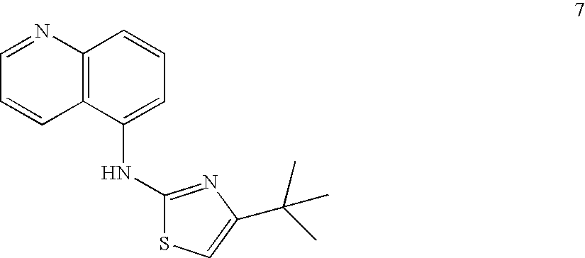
C12=C(C(NC3=NC(C(C)(C)C)=CS3)=CC=C1)C=CC=N2
